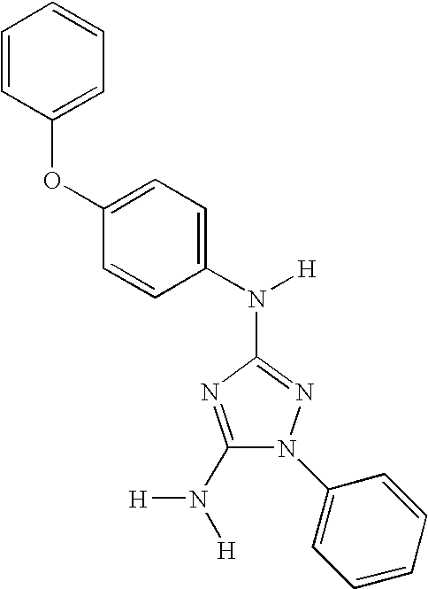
C1(N([H])[H])=NC(N(C2=CC=C(OC3=CC=CC=C3)C=C2)[H])=NN1C1=CC=CC=C1
